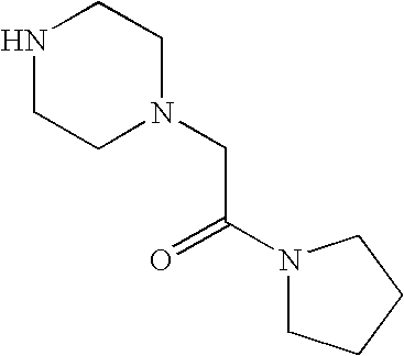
C1NCCN(CC(=O)N2CCCC2)C1
